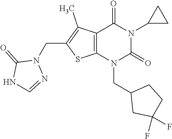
C12=C(N(CC3CC(F)(F)CC3)C(=O)N(C3CC3)C1=O)SC(CN1C(=O)NC=N1)=C2C
